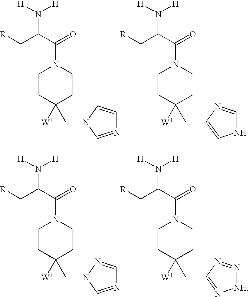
[H]N([H])C(C[R])C(=O)N1CCC([W1])(CN2C=NC=C2)CC1.[H]N([H])C(C[R])C(=O)N1CCC([W1])(CC2=CNC=N2)CC1.[H]N([H])C(C[R])C(=O)N1CCC([W1])(CN2C=NC=N2)CC1.[H]N([H])C(C[R])C(=O)N1CCC([W1])(CC2=N[NH]N=N2)CC1
